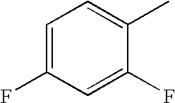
C1=C(F)C=C(F)C(C)=C1
